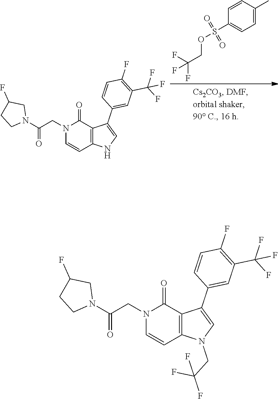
C1=CC(C)=CC=C1S(OCC(F)(F)F)(=O)=O.C(CN1C=CC2=C(C1=O)C(C1=CC(C(F)(F)F)=C(F)C=C1)=CN2)(N1CC(F)CC1)=O.C(CN1C=CC2=C(C1=O)C(C1=CC(C(F)(F)F)=C(F)C=C1)=CN2CC(F)(F)F)(N1CC(F)CC1)=O
